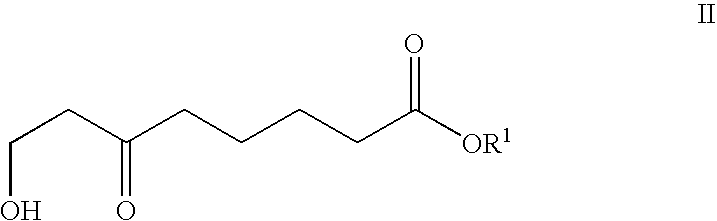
C(CC(CCCCC([OR1])=O)=O)O
